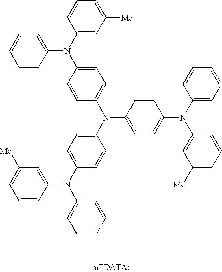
C1(N(C2=CC=C(N(C3=CC=C(N(C4=CC=CC=C4)C4=CC([Me])=CC=C4)C=C3)C3=CC=C(N(C4=CC=CC=C4)C4=CC([Me])=CC=C4)C=C3)C=C2)C2=CC=CC=C2)=CC([Me])=CC=C1
